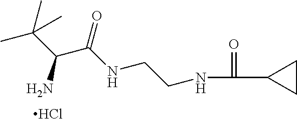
CC(C(C(NCCNC(C1CC1)=O)=O)N)(C)C.Cl
